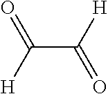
C(C([H])=O)([H])=O
